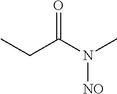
CCC(N(C)[NO])=O
